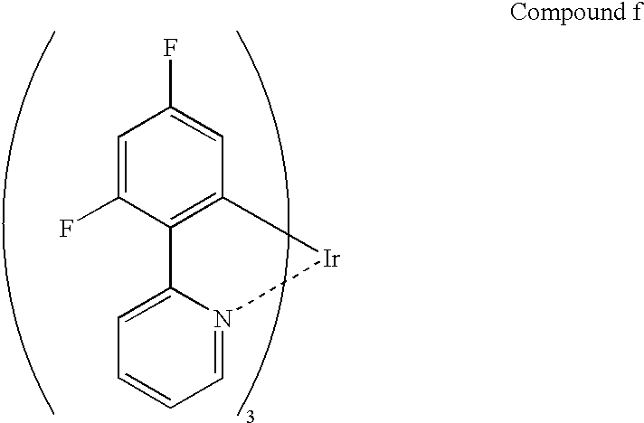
C1=C(F)C2=C(C=C1F)[Ir]N1=CC=CC=C21
